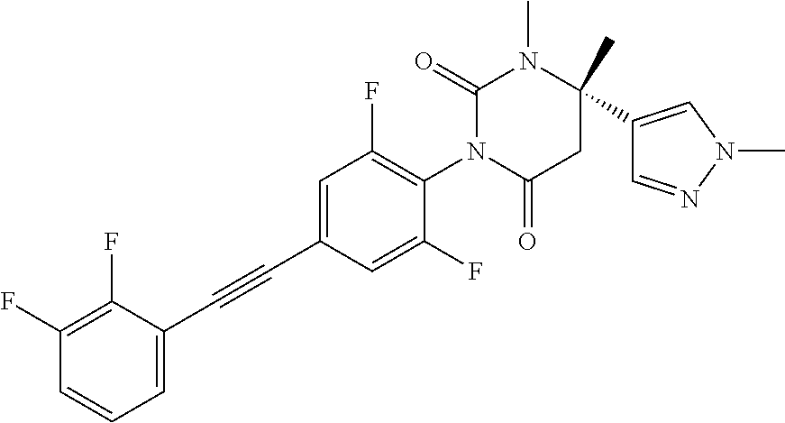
C1(F)=C(F)C(C#CC2=CC(F)=C(N3C(=O)CC(C4=CN(C)N=C4)(C)N(C)C3=O)C(F)=C2)=CC=C1
